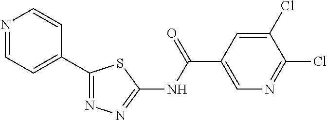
C1(C2=NN=C(NC(=O)C3=CN=C(Cl)C(Cl)=C3)S2)=CC=NC=C1
